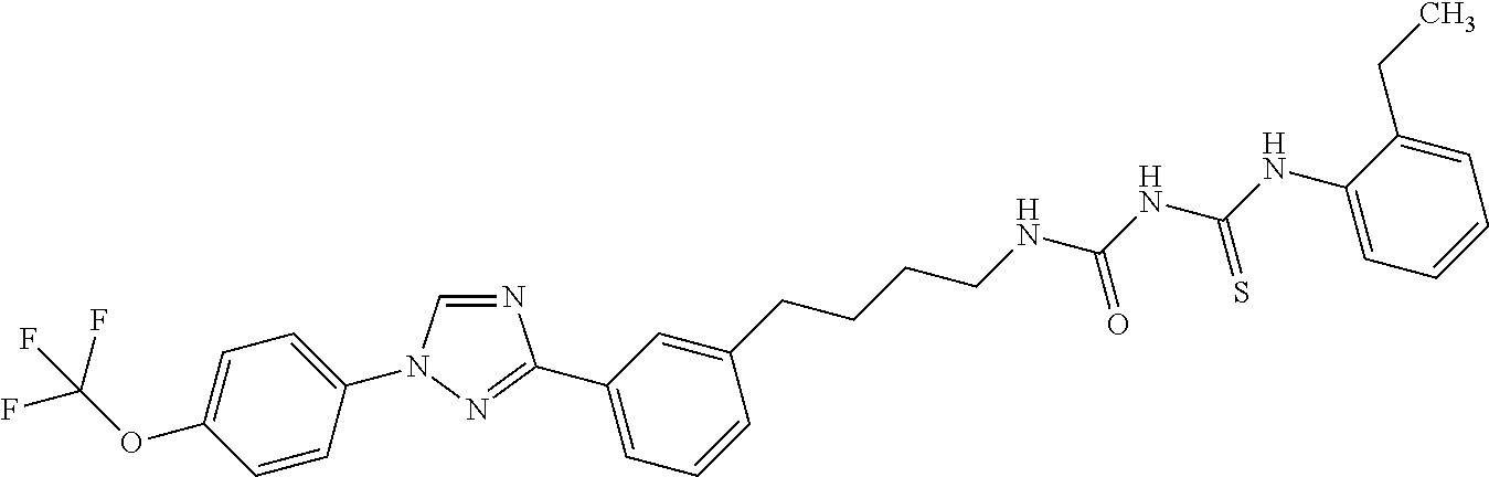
C1=CC(N2C=NC(C3=CC=CC(CCCCNC(NC(NC4=CC=CC=C4CC)=S)=O)=C3)=N2)=CC=C1OC(F)(F)F
